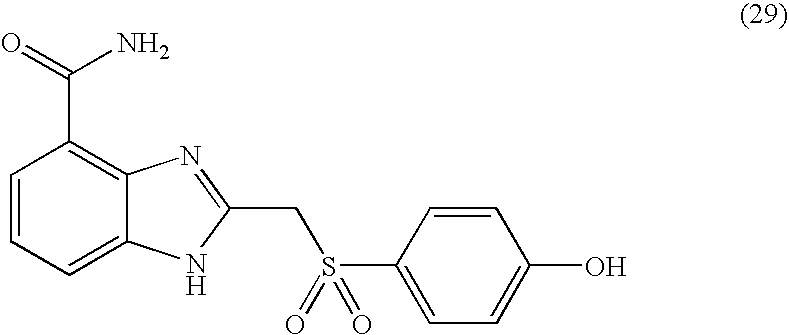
C1=CC=C2C(=C1C(=O)N)N=C(CS(C1=CC=C(O)C=C1)(=O)=O)[N H]2
